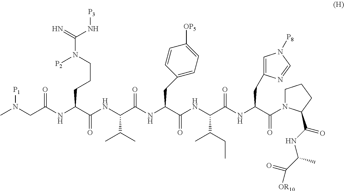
CN(CC(NC(C(=O)NC(C(NC(C(=O)NC(C(NC(C(=O)N1CCCC1C(=O)NC(C)C(=O)[OR10])CC1=CN([P8])C=N1)=O)C(C)CC)CC1=CC=C([OP5])C=C1)=O)C(C)C)CCCN([P2])C(=N)N[P3])=O)[P1]
